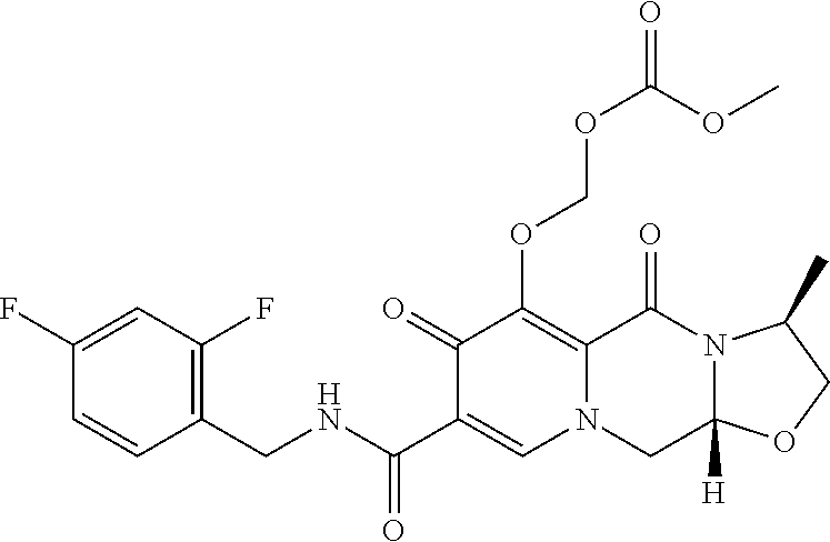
C1(CNC(=O)C2=CN3C(=C(OCOC(OC)=O)C2=O)C(=O)N2C([H])(C3)OCC2C)=C(F)C=C(F)C=C1
